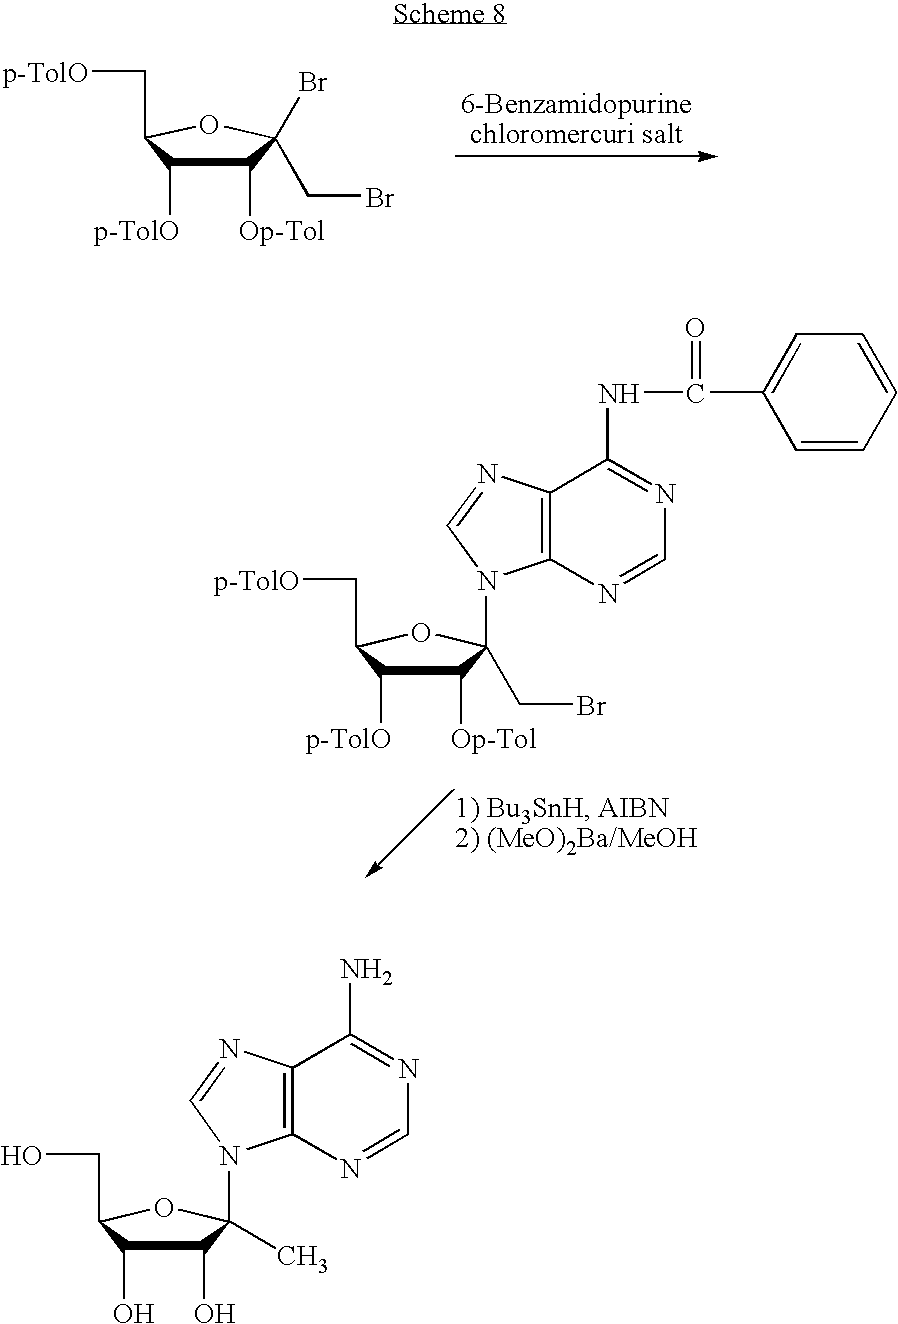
C1([Op-Tol])C([p-TolO])C(C[p-TolO])OC1(Br)CBr.C1([Op-Tol])C([p-TolO])C(C[p-TolO])OC1(CBr)N1C2=C(C(NC(C3=CC=CC=C3)=O)=NC=N2)N=C1.C1(O)C(O)C(CO)OC1(N1C2=C(C(N)=NC=N2)N=C1)C
